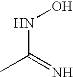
CC(=N)NO
